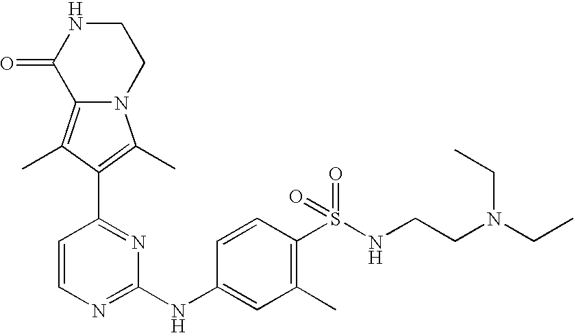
N12C(=C(C)C(C3=NC(NC4=CC(C)=C(S(NCCN(CC)CC)(=O)=O)C=C4)=NC=C3)=C1C)C(=O)NCC2
